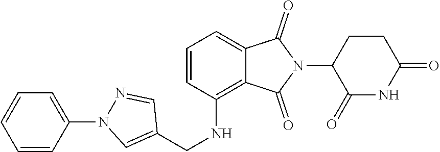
C1(N2N=CC(CNC3=C4C(=CC=C3)C(=O)N(C3C(=O)NC(=O)CC3)C4=O)=C2)=CC=CC=C1
